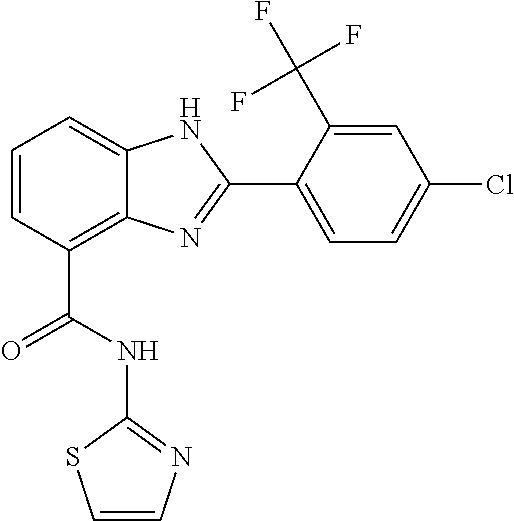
C1=CC(C(=O)NC2=NC=CS2)=C2C(=C1)NC(C1=CC=C(Cl)C=C1C(F)(F)F)=N2
